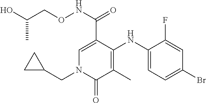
OC(CONC(=O)C1=CN(CC2CC2)C(=O)C(C)=C1NC1=CC=C(Br)C=C1F)C
